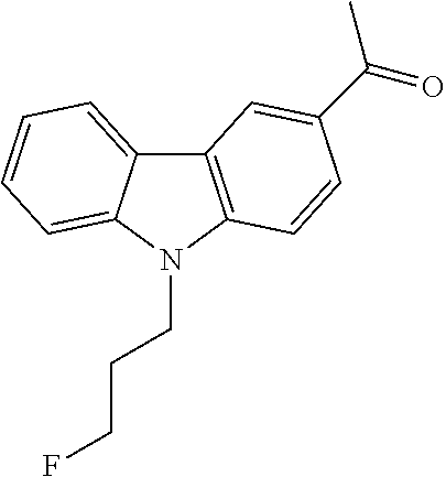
C12=CC=CC=C1N(CCCF)C1=C2C=C(C(=O)C)C=C1
